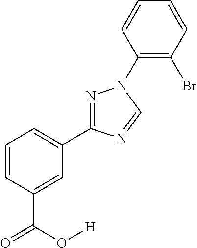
C1=CC=C(C2=NN(C3=C(Br)C=CC=C3)C=N2)C=C1C(=O)O[H]
